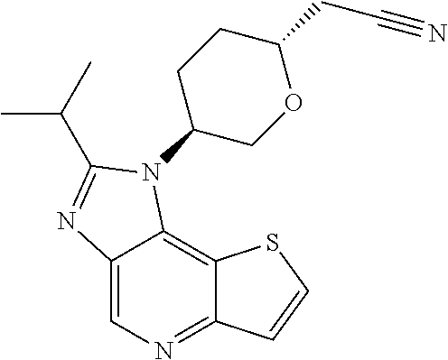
C12=CN=C3C(=C1N(C1COC(CC#N)CC1)C(C(C)C)=N2)SC=C3
